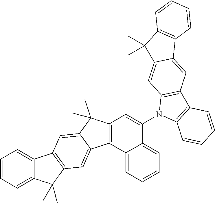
C12=CC=CC=C1C(C)(C)C1=C2C=C2C(C)(C)C3=C(C2=C1)C1=CC=CC=C1C(N1C2=C(C4=C1C=C1C(=C4)C4=C(C1(C)C)C=CC=C4)C=CC=C2)=C3
